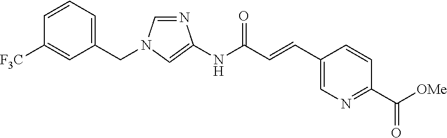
C1(CN2C=NC(NC(C=CC3=CN=C(C(=O)[OMe])C=C3)=O)=C2)=CC=CC([F3C])=C1
